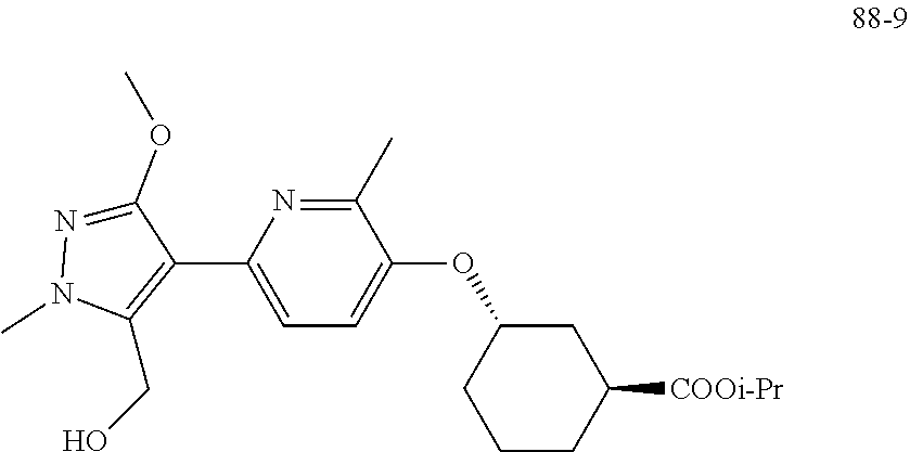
C1(CO)=C(C2=CC=C(OC3CCCC([COOi-Pr])C3)C(C)=N2)C(OC)=NN1C
